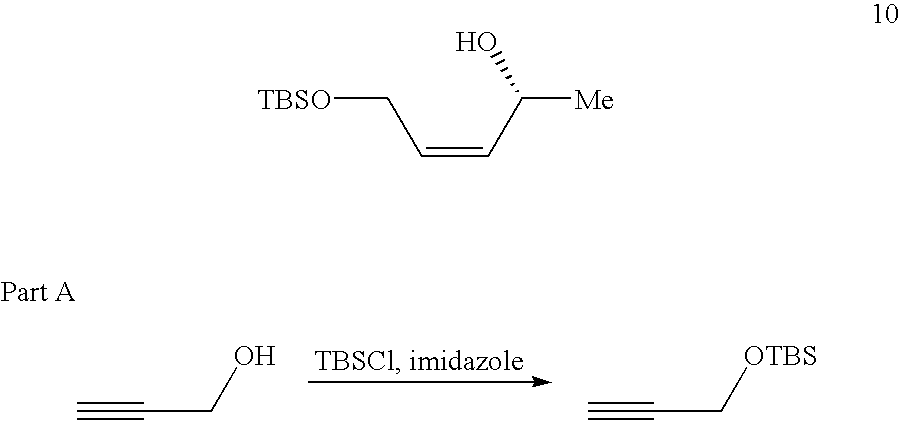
C#CCO.C#CC[OTBS].C(=CC([Me])O)C[TBSO]
